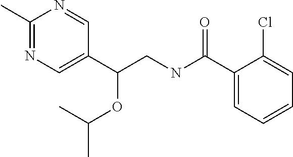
C1(C(NCC(C2=CN=C(C)N=C2)OC(C)C)=O)=CC=CC=C1Cl
